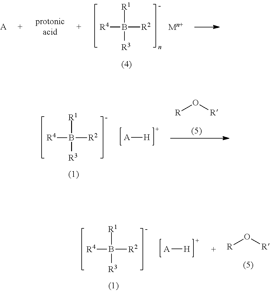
[R4]B([R1])([R2])[R3].[A].[Mn+].[R4]B([R1])([R2])[R3].[A][H].[R]O[R].[R4]B([R1])([R2])[R3].[A][H].[R]O[R]
